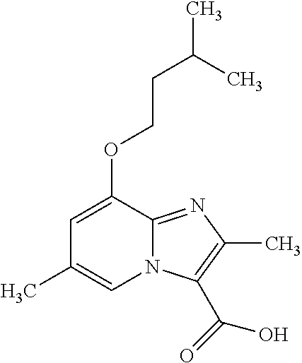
C(C)(CCOC1=CC(C)=CN2C1=NC(C)=C2C(=O)O)C
